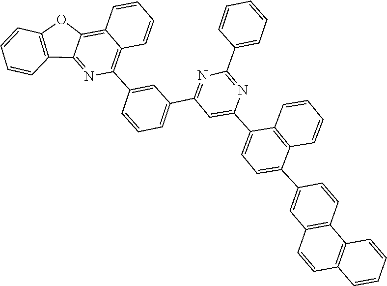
C1=CC=C(C2=NC(C3=CC=C(C4=CC5=C(C=C4)C4=C(C=CC=C4)C=C5)C4=C3C=CC=C4)=CC(C3=CC=CC(C4=C5C(=C6C(=N4)C4=C(C=CC=C4)O6)C=CC=C5)=C3)=N2)C=C1
